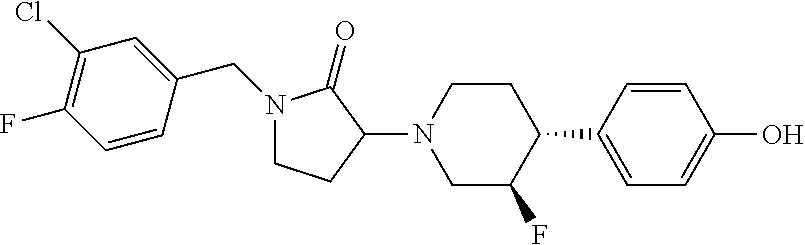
N1(CC2=CC(Cl)=C(F)C=C2)CCC(N2CC(F)C(C3=CC=C(O)C=C3)CC2)C1=O
